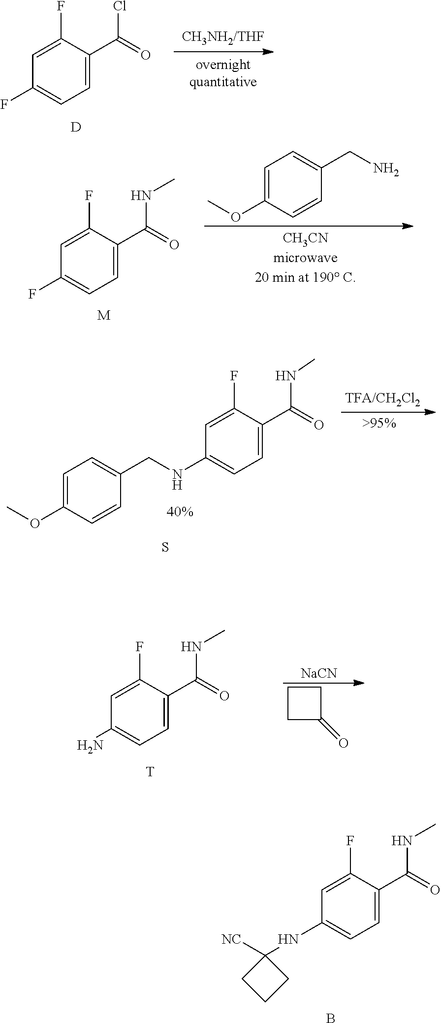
C1=C(C(=O)Cl)C(F)=CC(F)=C1.[D].C1=C(C(=O)NC)C(F)=CC(F)=C1.[M].C1=C(CN)C=CC(OC)=C1.NC1=CC=C(C(=O)NC)C(F)=C1.[T].[NaCN].C1CC(=O)C1.C1([NC])(NC2=CC=C(C(=O)NC)C(F)=C2)CCC1.B.COC1=CC=C(CNC2=CC=C(C(=O)NC)C(F)=C2)C=C1.S
